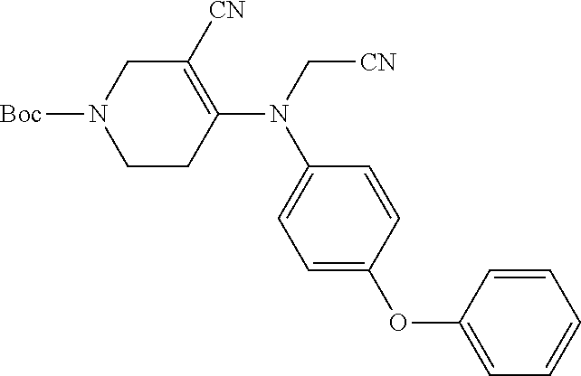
C1CC(N(C[CN])C2=CC=C(OC3=CC=CC=C3)C=C2)=C([CN])CN1[Boc]
